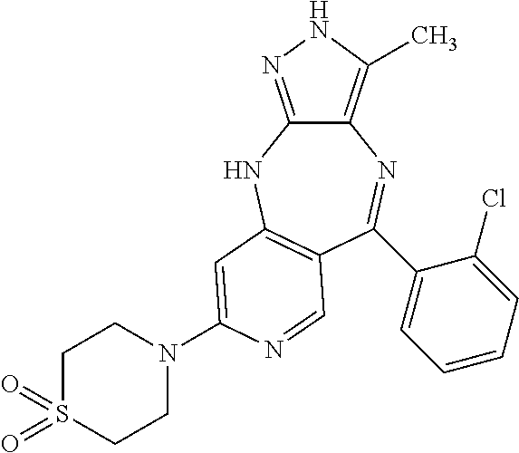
C12=C(C)NN=C1NC1=C(C=NC(N3CCS(=O)(=O)CC3)=C1)C(C1=CC=CC=C1Cl)=N2
